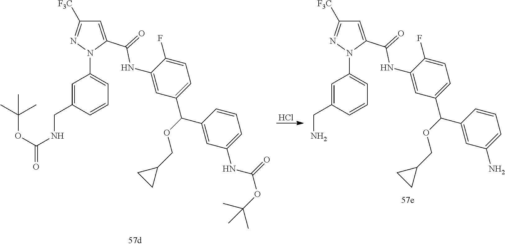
C1=C(C(NC2=CC(C(C3=CC(NC(=O)OC(C)(C)C)=CC=C3)OCC3CC3)=CC=C2F)=O)N(C2=CC=CC(CNC(OC(C)(C)C)=O)=C2)N=C1[F3C].Cl.C1=C(C(NC2=CC(C(C3=CC(N)=CC=C3)OCC3CC3)=CC=C2F)=O)N(C2=CC=CC(CN)=C2)N=C1[F3C]
